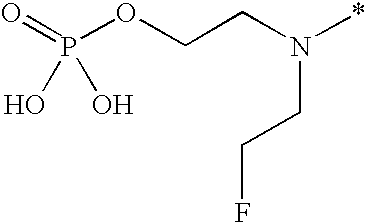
P(=O)(OCCN(*)CCF)(O)O
